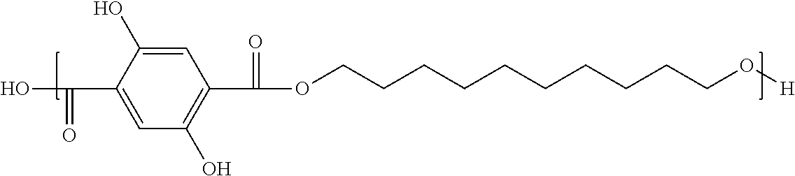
C1(C(=O)O)=CC(O)=C(C(=O)OCCCCCCCCCCO[H])C=C1O
